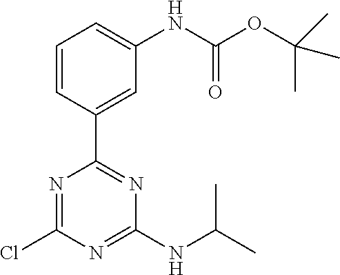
C1(Cl)=NC(C2=CC(NC(OC(C)(C)C)=O)=CC=C2)=NC(NC(C)C)=N1
